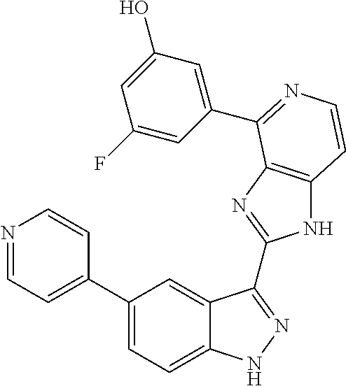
C1(C2=CC=NC=C2)=CC=C2C(=C1)C(C1=NC3=C(N1)C=CN=C3C1=CC(O)=CC(F)=C1)=NN2
